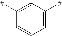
C1([#])=CC([#])=CC=C1
